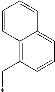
C12=C(C*)C=CC=C1C=CC=C2
